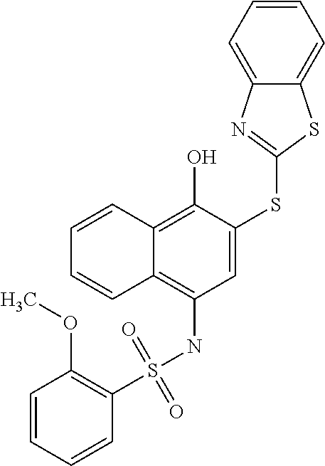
C1=C(SC2=NC3=CC=CC=C3S2)C(O)=C2C(=C1NS(C1=C(OC)C=CC=C1)(=O)=O)C=CC=C2
